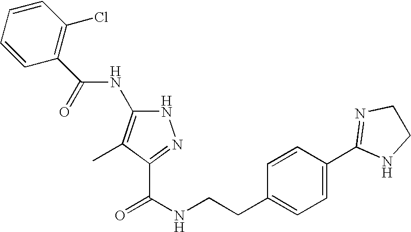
C1=C(C2=NCCN2)C=CC(CCNC(=O)C2=NNC(NC(C3=C(Cl)C=CC=C3)=O)=C2C)=C1
